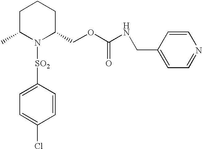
C1([SO2]N2C(COC(NCC3=CC=NC=C3)=O)CCCC2C)=CC=C(Cl)C=C1
